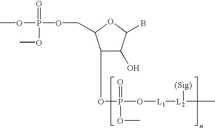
C1(OP(O[L1][L2]([(Sig)])C)(OC)=O)C(O)C(B)OC1COP(OC)(OC)=O
